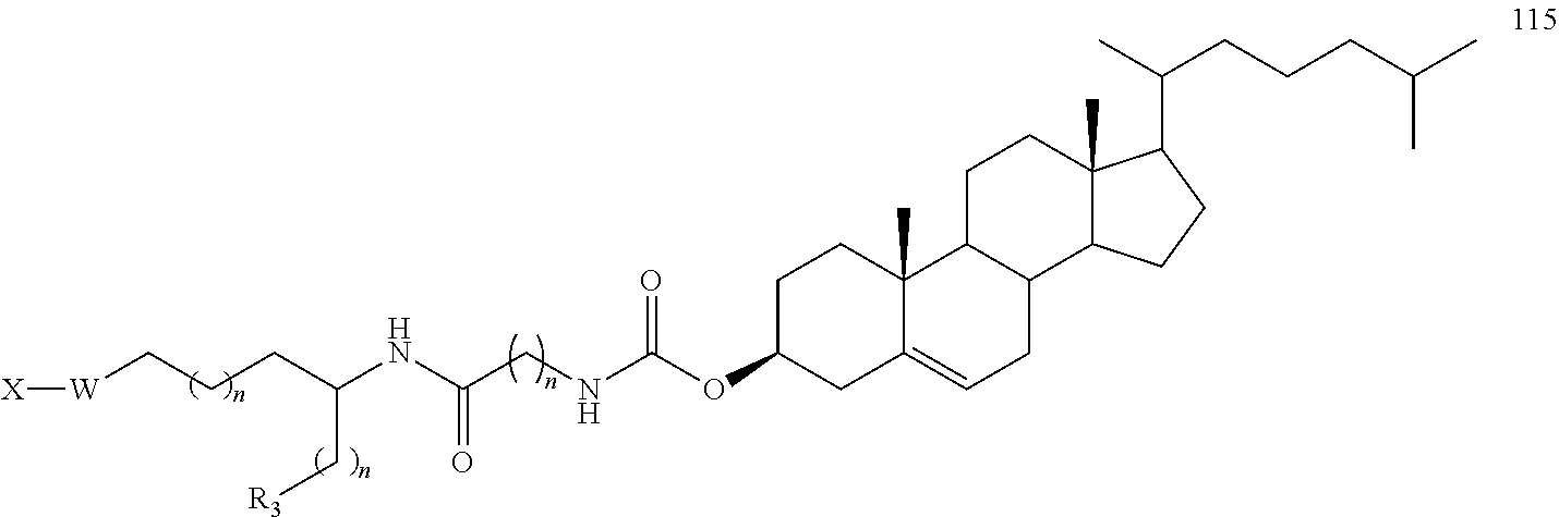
C(CNC(OC1CC2=CCC3C(C2(C)CC1)CCC1(C)C3CCC1C(C)CCCC(C)C)=O)(NC(CCC[W][X])C[R3])=O
